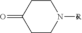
C1CC(=O)CCN1[R6]
